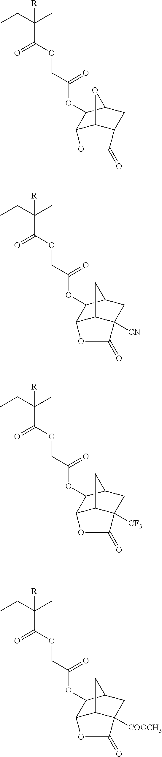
O(C(=O)COC(=O)C([R])(CC)C)C1C2C3C(CC1O3)C(=O)O2.O(C(=O)COC(=O)C([R])(CC)C)C1C2C3C([CN])(CC1C3)C(=O)O2.O(C(=O)COC(=O)C([R])(CC)C)C1C2C3C([CF3])(CC1C3)C(=O)O2.O(C(=O)COC(=O)C([R])(CC)C)C1C2C3C([COOCH3])(CC1C3)C(=O)O2
